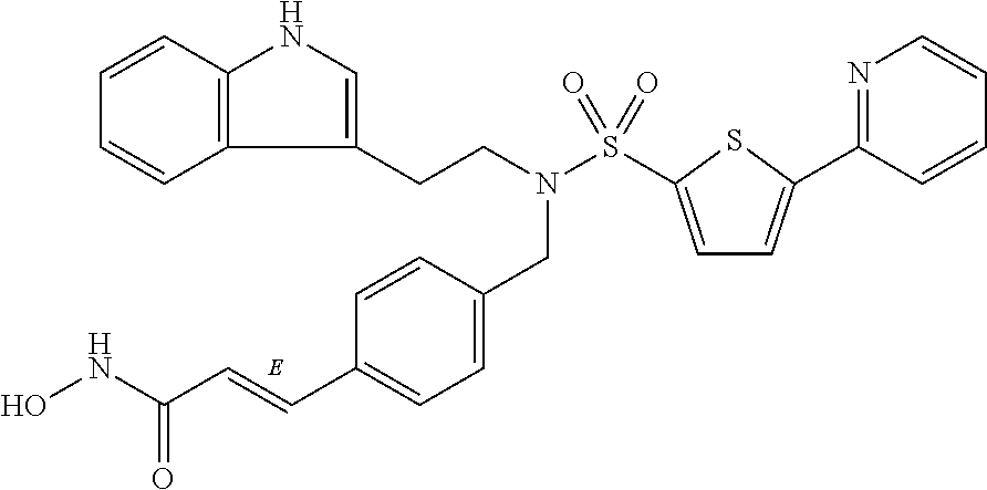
C1=CC2=C(C=C1)C(CCN(S(=O)(=O)C1=CC=C(C3=NC=CC=C3)S1)CC1=CC=C(C=CC(NO)=O)C=C1)=CN2
